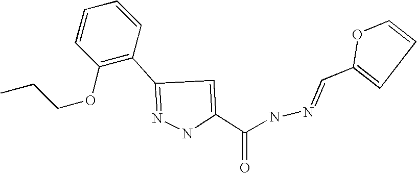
C1(C2=NNC(C(NN=CC3=CC=CO3)=O)=C2)=C(OCCC)C=CC=C1
